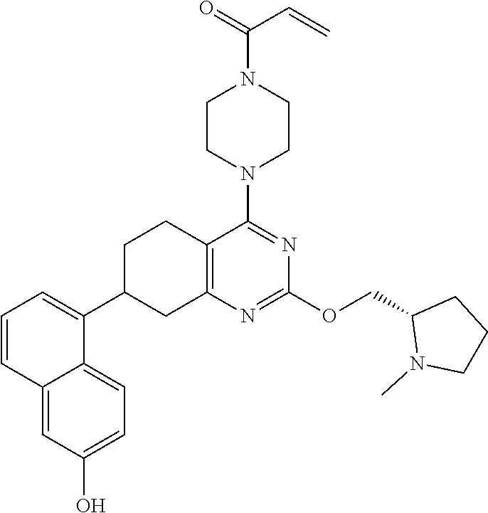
C1=CC2=CC(O)=CC=C2C(C2CC3=C(CC2)C(N2CCN(C(=O)C=C)CC2)=NC(OCC2N(C)CCC2)=N3)=C1
